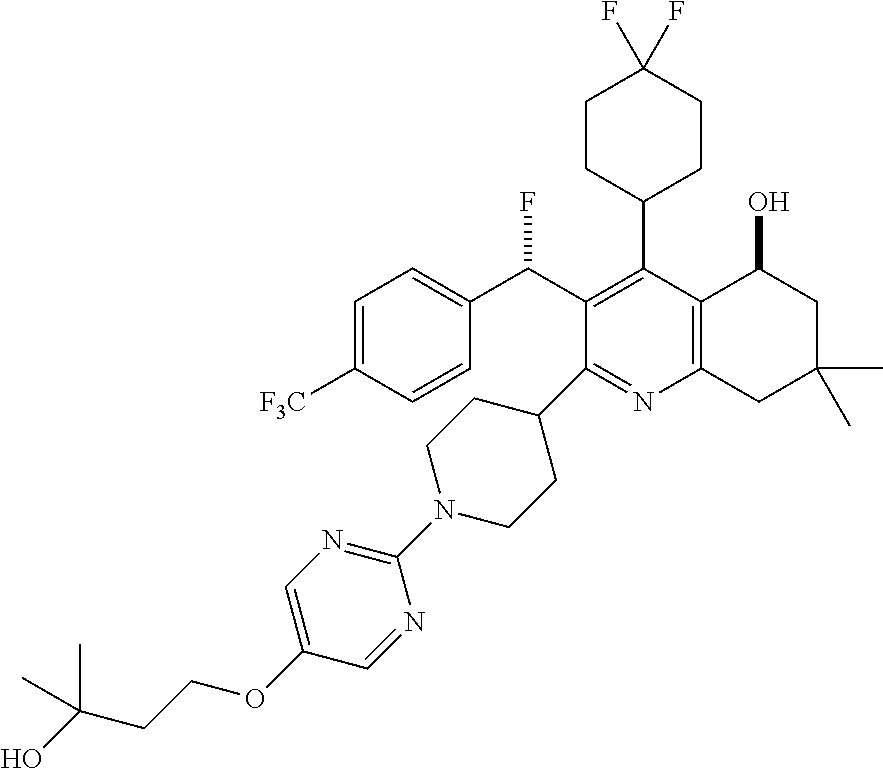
C1=C([F3C])C=CC(C(C2=C(C3CCC(F)(F)CC3)C3=C(N=C2C2CCN(C4=NC=C(OCCC(O)(C)C)C=N4)CC2)CC(C)(C)CC3O)F)=C1
